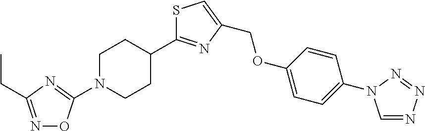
C1=NN=NN1C1=CC=C(OCC2=CSC(C3CCN(C4=NC(CC)=NO4)CC3)=N2)C=C1
